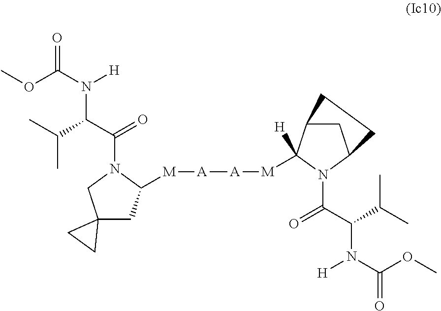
O(C(N(C(C(C)C)C(=O)N1CC2(CC1[M][A][A][M]C1([H])C3CC(N1C(=O)C(N(C(OC)=O)[H])C(C)C)CC3)CC2)[H])=O)C
